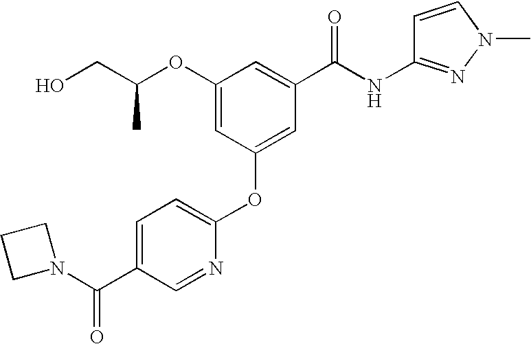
OCC(OC1=CC(OC2=CC=C(C(N3CCC3)=O)C=N2)=CC(C(=O)NC2=NN(C)C=C2)=C1)C
